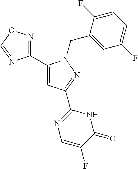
C1(C2=CC(C3=NC=C(F)C(=O)N3)=NN2CC2=CC(F)=CC=C2F)=NOC=N1
